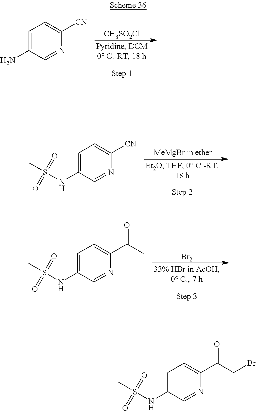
[CH3SO2Cl].C1=C(N)C=NC([CN])=C1.C1=C(NS(C)(=O)=O)C=NC([CN])=C1.[Br2].C1=C(NS(C)(=O)=O)C=NC(C(C)=O)=C1.C1=C(NS(C)(=O)=O)C=NC(C(CBr)=O)=C1
